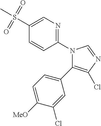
C1(S(C)(=O)=O)=CN=C(N2C(C3=CC=C([MeO])C(Cl)=C3)=C(Cl)N=C2)C=C1
